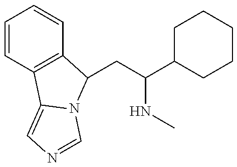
C1=CC2=C(C=C1)C(CC(NC)C1CCCCC1)N1C2=CN=C1
